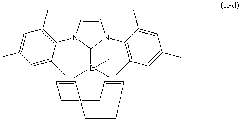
C1=CCCC=CCC1.C1([Ir](Cl)(C)C)N(C2=C(C)C=C(C)C=C2C)C=CN1C1=C(C)C=C(C)C=C1C
